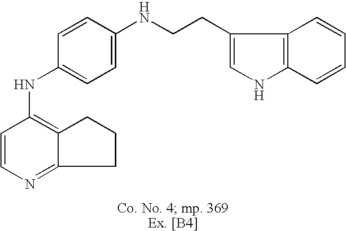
C1=CN=C2C(=C1NC1=CC=C(NCCC3=CNC4=C3C=CC=C4)C=C1)CCC2
